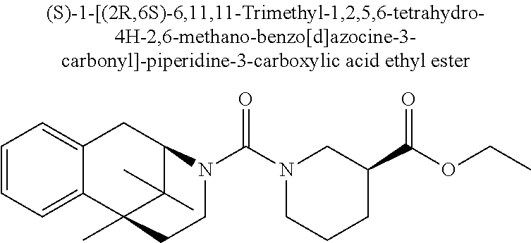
C1=CC=C2C(=C1)CC1C(C)(C)C2(C)CCN1C(N1CCCC(C(OCC)=O)C1)=O
